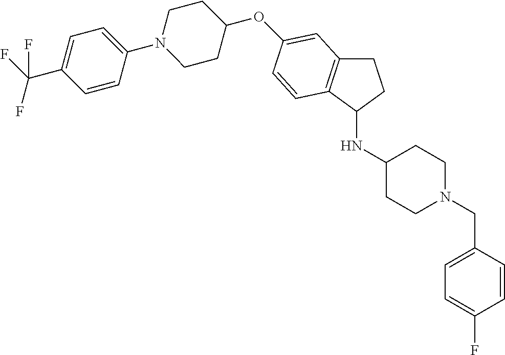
O(C1CCN(C2=CC=C(C(F)(F)F)C=C2)CC1)C1=CC2=C(C(NC3CCN(CC4=CC=C(F)C=C4)CC3)CC2)C=C1
